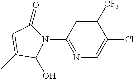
C1(N2C(O)C(C)=CC2=O)=NC=C(Cl)C([CF3])=C1
